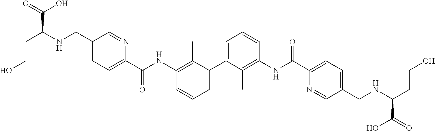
C1=C(C2=CC=CC(NC(C3=CC=C(CNC(CCO)C(O)=O)C=N3)=O)=C2C)C(C)=C(NC(C2=CC=C(CNC(CCO)C(=O)O)C=N2)=O)C=C1
